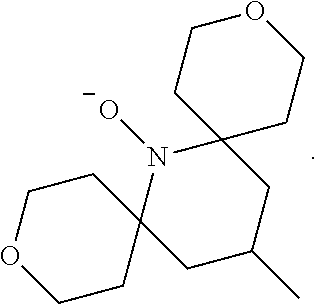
C1CC2(CCO1)N([O-])C1(CC(C)C2)CCOCC1
